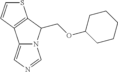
C12=C(SC=C1)C(COC1CCCCC1)N1C2=CN=C1
